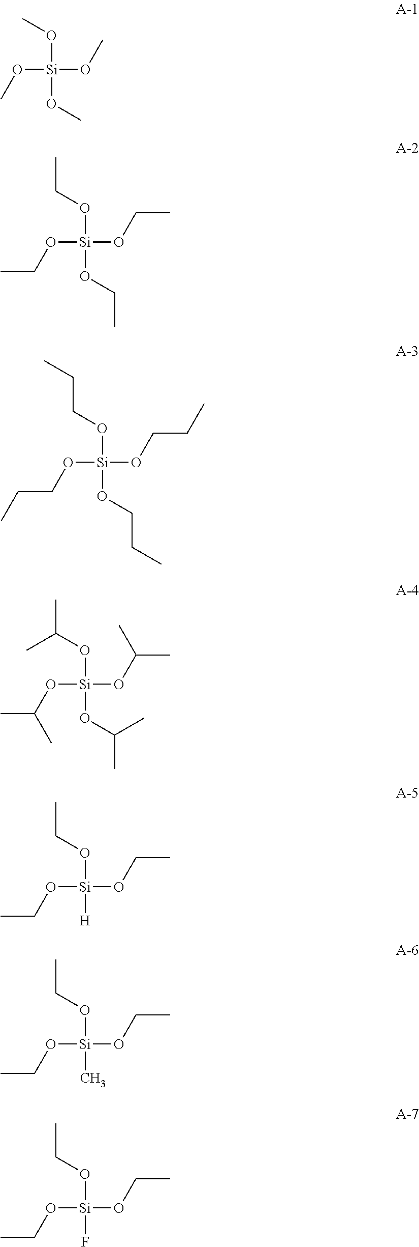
CCO[Si](OCC)(OCC)OCC.C(CO[Si](OCCC)(OCCC)OCCC)C.C(O[Si](OC(C)C)(OC(C)C)OC(C)C)(C)C.CO[Si](OC)(OC)OC.C(O[Si](OCC)(OCC)[H])C.C(O[Si](OCC)(OCC)C)C.C(O[Si](OCC)(OCC)F)C
